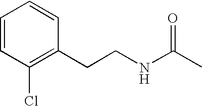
C1=CC(Cl)=C(CCNC(C)=O)C=C1
